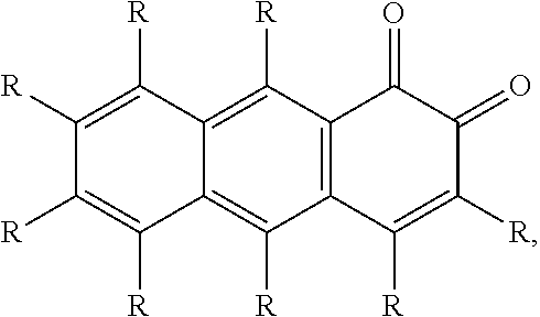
C1([R])=C([R])C([R])=C([R])C2=C([R])C3=C(C([R])=C12)C(=O)C(=O)C([R])=C3[R]
